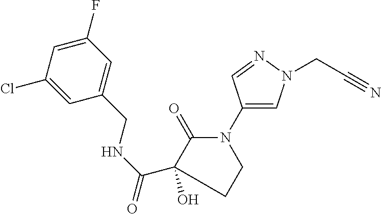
C1(F)=CC(Cl)=CC(CNC(=O)C2(O)C(=O)N(C3=CN(CC#N)N=C3)CC2)=C1
